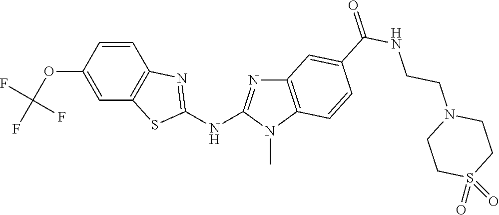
O(C1=CC2=C(C=C1)N=C(NC1=NC3=C(N1C)C=CC(C(NCCN1CCS(=O)(=O)CC1)=O)=C3)S2)C(F)(F)F
